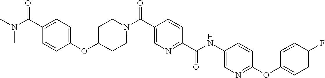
N(C(C1=NC=C(C(=O)N2CCC(OC3=CC=C(C(N(C)C)=O)C=C3)CC2)C=C1)=O)C1=CN=C(OC2=CC=C(F)C=C2)C=C1
